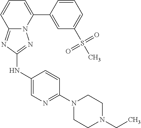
C12=NC(NC3=CN=C(N4CCN(CC)CC4)C=C3)=NN1C(C1=CC(S(C)(=O)=O)=CC=C1)=CC=C2
